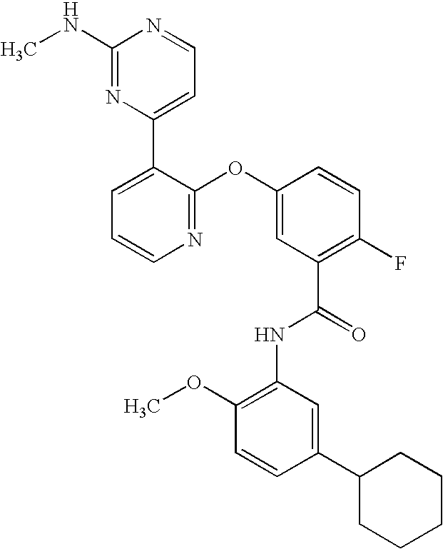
N1=C(OC2=CC(C(=O)NC3=C(OC)C=CC(C4CCCCC4)=C3)=C(F)C=C2)C(C2=CC=NC(NC)=N2)=CC=C1
